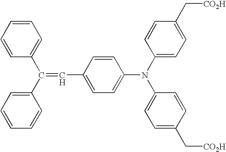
C1=CC(C(C2=CC=CC=C2)=CC2=CC=C(N(C3=CC=C(C[CO2H])C=C3)C3=CC=C(C[CO2H])C=C3)C=C2)=CC=C1
